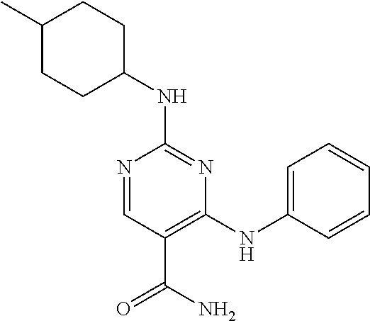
C1(NC2CCC(C)CC2)=NC(NC2=CC=CC=C2)=C(C(=O)N)C=N1
